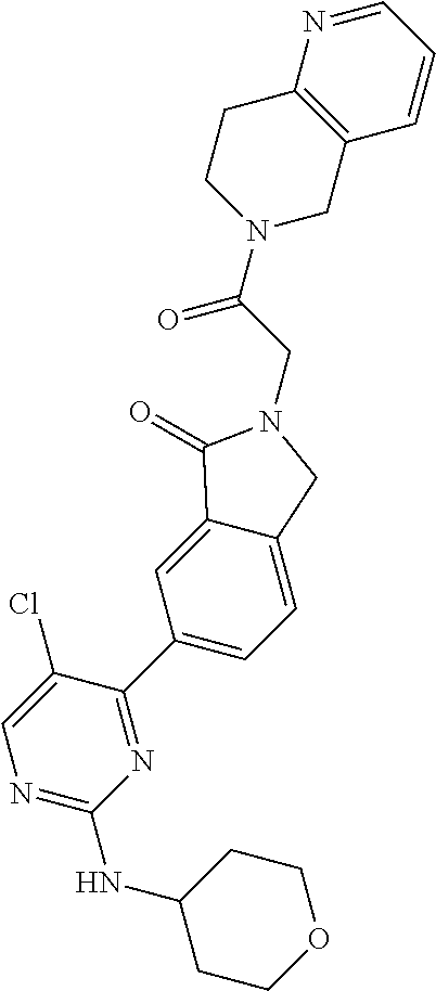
N1=C(NC2CCOCC2)N=C(C2=CC=C3C(=C2)C(=O)N(CC(N2CC4=C(CC2)N=CC=C4)=O)C3)C(Cl)=C1
